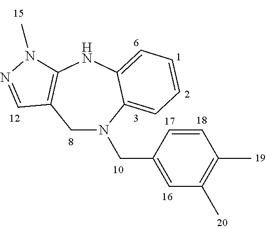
C1C2=C(NC3=CC=CC=C3N1CC1=CC(C)=C(C)C=C1)N(C)N=C2
